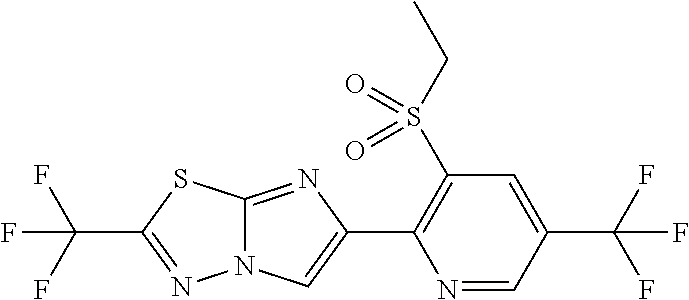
N1=CC(C(F)(F)F)=CC(S(CC)(=O)=O)=C1C1=CN2C(=N1)SC(C(F)(F)F)=N2
